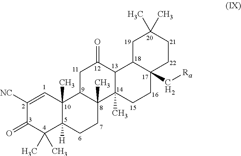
C1([NC])=CC2(C)C([H])(C(C)(C)C1=O)CCC1(C)C2CC(=O)C2C1(C)CCC1(C[Ra])C2CC(C)(C)CC1
